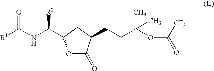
O1C(=O)C(CCC(OC([CF3])=O)(C)C)CC1C(NC([R1])=O)[R2]
